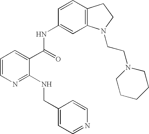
C1=CN=C(NCC2=CC=NC=C2)C(C(NC2=CC3=C(C=C2)CCN3CCN2CCCCC2)=O)=C1
